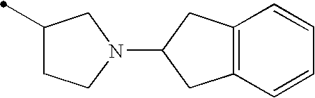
C1(C)CCN(C2CC3=C(C2)C=CC=C3)C1
